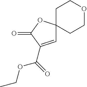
C1COCCC12C=C(C(=O)OCC)C(=O)O2
